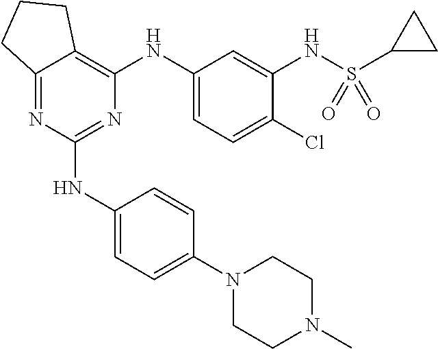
N1(C2=CC=C(NC3=NC(NC4=CC=C(Cl)C(NS(C5CC5)(=O)=O)=C4)=C4C(=N3)CCC4)C=C2)CCN(C)CC1
